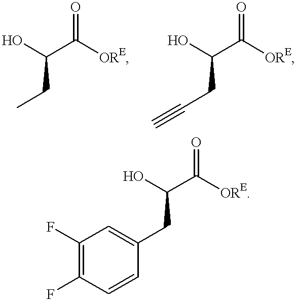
OC(C([ORE])=O)CC.OC(C([ORE])=O)CC#C.C1(F)=C(F)C=CC(CC(O)C([ORE])=O)=C1
